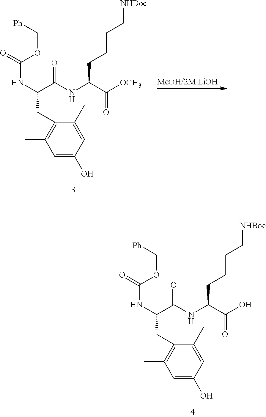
C1=C(O)C=C(C)C(CC(NC(=O)OC[Ph])C(NC(C([OCH3])=O)CCCC[NHBoc])=O)=C1C.C1=C(O)C=C(C)C(CC(NC(=O)OC[Ph])C(NC(C(O)=O)CCCC[NHBoc])=O)=C1C
